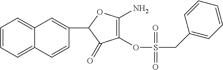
C1(C2C(=O)C(OS(CC3=CC=CC=C3)(=O)=O)=C(N)O2)=CC2=CC=CC=C2C=C1
